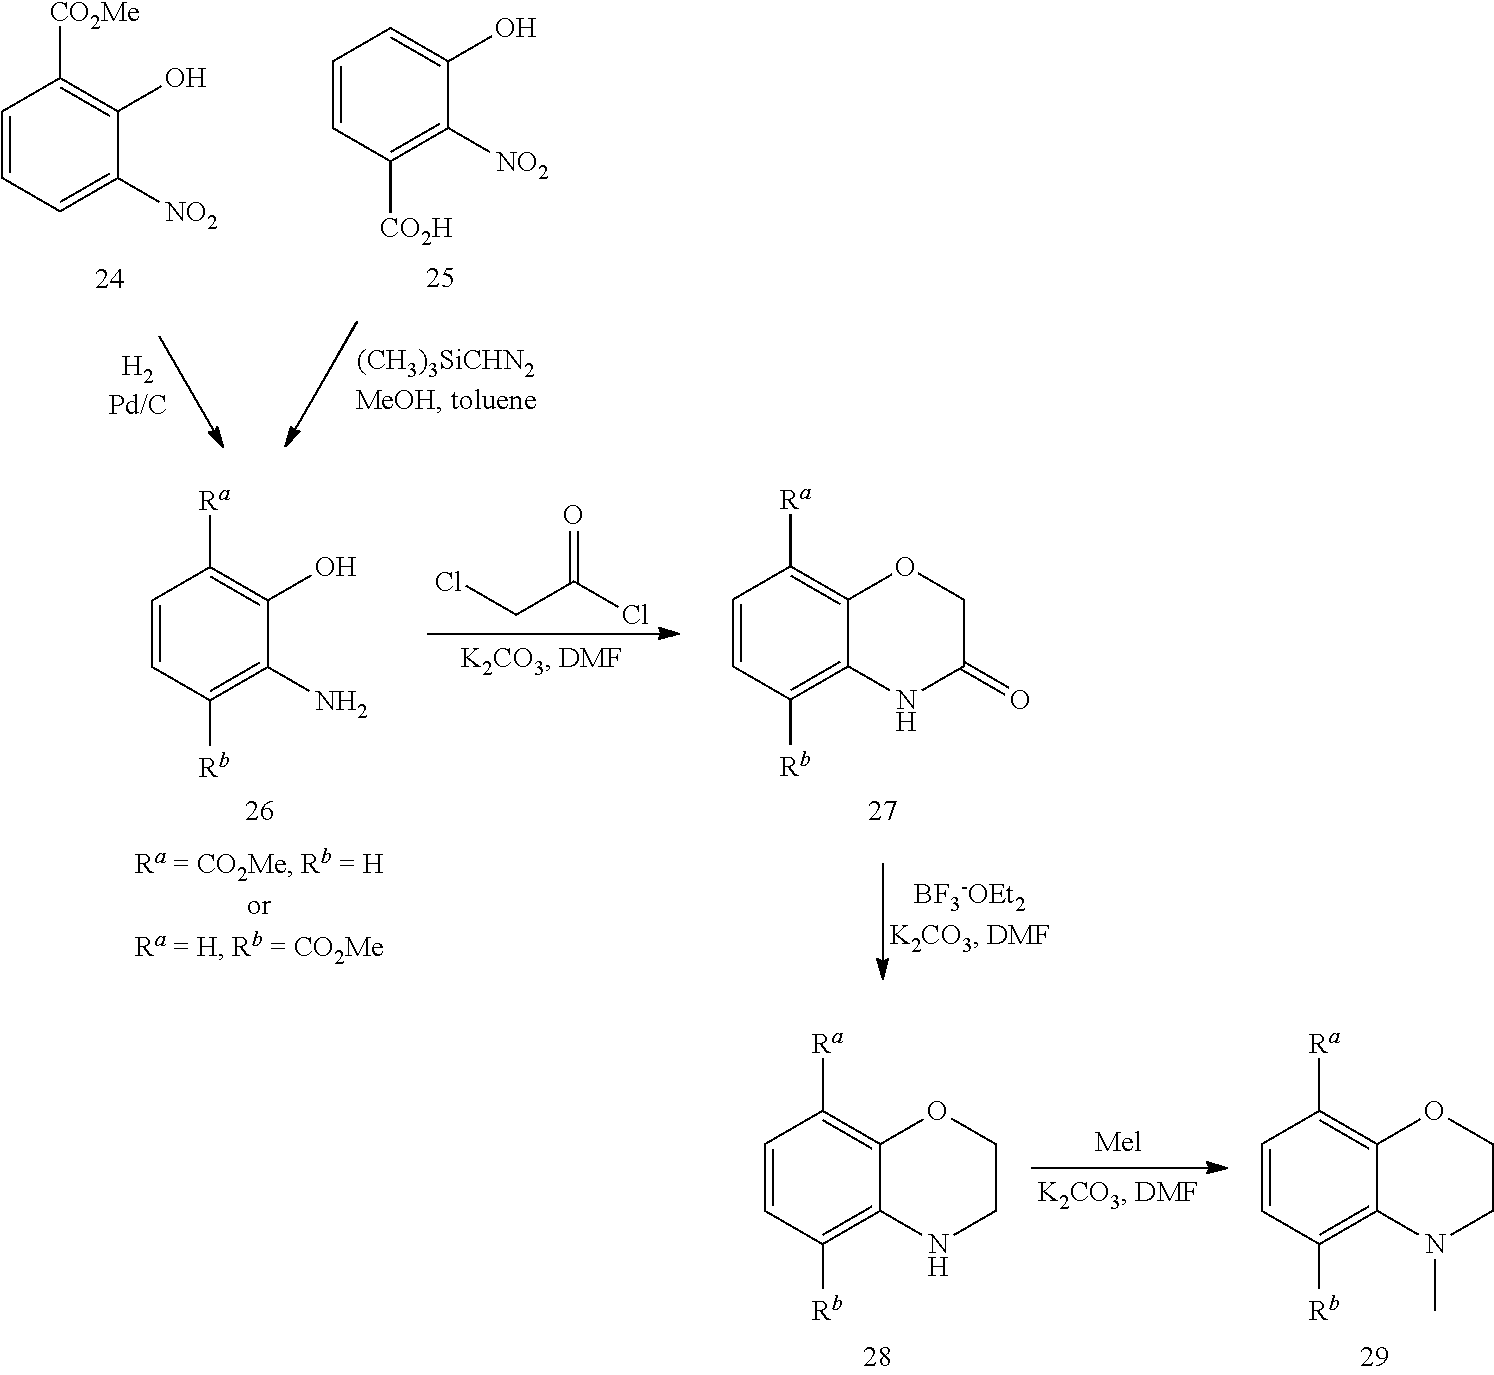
C1=CC([Rb])=C2C(=C1[Ra])OCCN2.C1=CC([Rb])=C2C(=C1[Ra])OCCN2C.C1=CC=C([NO2])C(O)=C1[CO2Me].C1=CC([CO2H])=C([NO2])C(O)=C1.C1=CC([Rb])=C(N)C(O)=C1[Ra].C1=CC([Rb])=C2C(=C1[Ra])OCC(=O)N2.ClCC(Cl)=O
